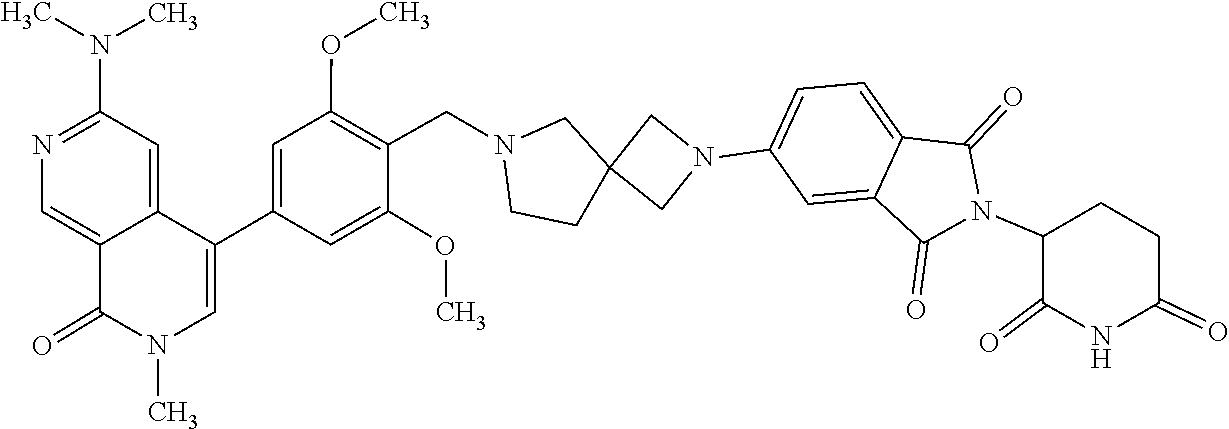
CN1C(=O)C2=CN=C(N(C)C)C=C2C(C2=CC(OC)=C(CN3CCC4(C3)CN(C3=CC=C5C(=O)N(C6C(=O)NC(=O)CC6)C(=O)C5=C3)C4)C(OC)=C2)=C1
